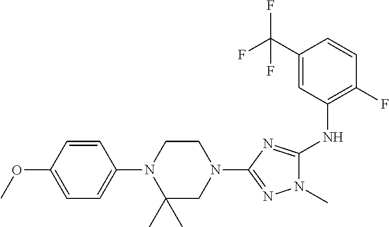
COC1=CC=C(N2C(C)(C)CN(C3=NN(C)C(NC4=C(F)C=CC(C(F)(F)F)=C4)=N3)CC2)C=C1
